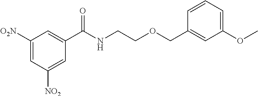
C1([O2N])=CC([NO2])=CC(C(NCCOCC2=CC(OC)=CC=C2)=O)=C1
